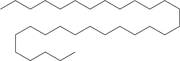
C(CCCCCCCCCCCCCCCCCCCCCCCCCCC)CC
